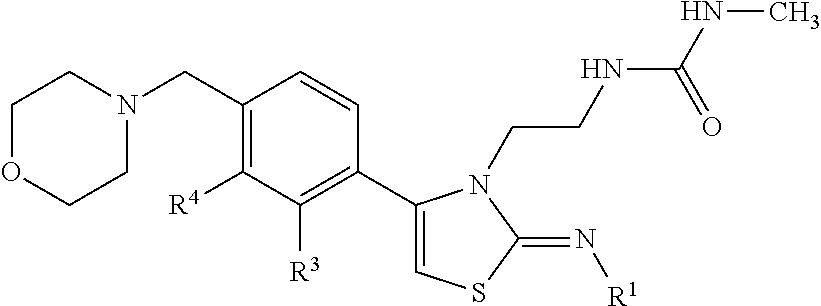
C1(CN2CCOCC2)=C([R4])C([R3])=C(C2=CSC(=N[R1])N2CCNC(NC)=O)C=C1
